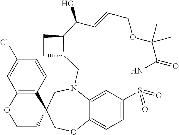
C12=CC=C3C=C1N(CC1(CO2)C2=C(OCC1)C=C(Cl)C=C2)CC1C(CC1)C(O)C=CCOC(C)(C)C(=O)NS3(=O)=O
